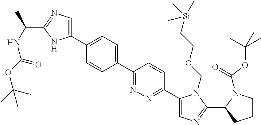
C1(C2=CC=C(C3=CN=C(C(C)NC(OC(C)(C)C)=O)N3)C=C2)=NN=C(C2=CN=C(C3N(C(=O)OC(C)(C)C)CCC3)N2COCC[Si](C)(C)C)C=C1
